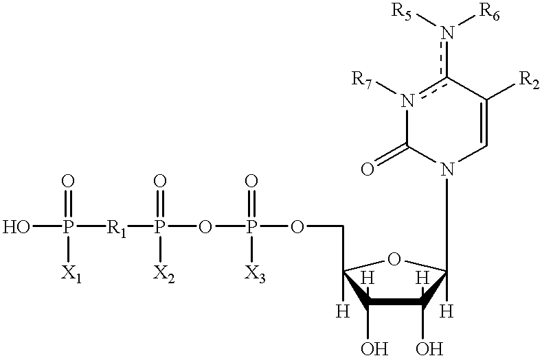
OP([R1]P(OP(OCC1([H])C(O)([H])C(O)([H])C(N2C=C([R2])c(n([R6])[R5])n([R7])C2=O)([H])O1)(=O)[X3])(=O)[X2])(=O)[X1]
